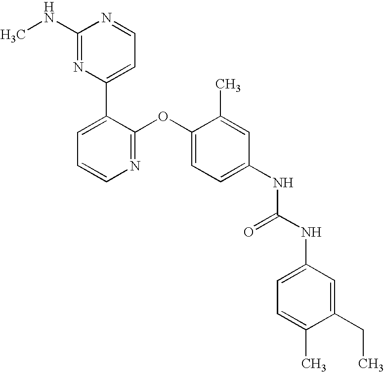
C1(NC)=NC(C2=CC=CN=C2OC2=CC=C(NC(NC3=CC=C(C)C(CC)=C3)=O)C=C2C)=CC=N1
